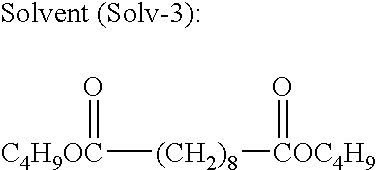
[C4H9OC]([(CH2)8][COC4H9]=O)=O
